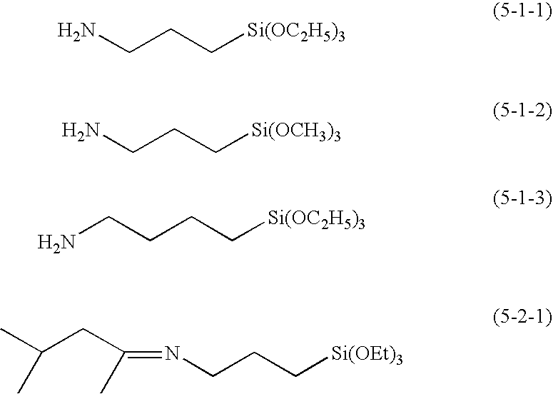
NCCC[Si(OC2H5)3].NCCC[Si(OCH3)3].C(CCC[Si(OC2H5)3])N.C(=NCCC[Si(OEt)3])(C)CC(C)C
